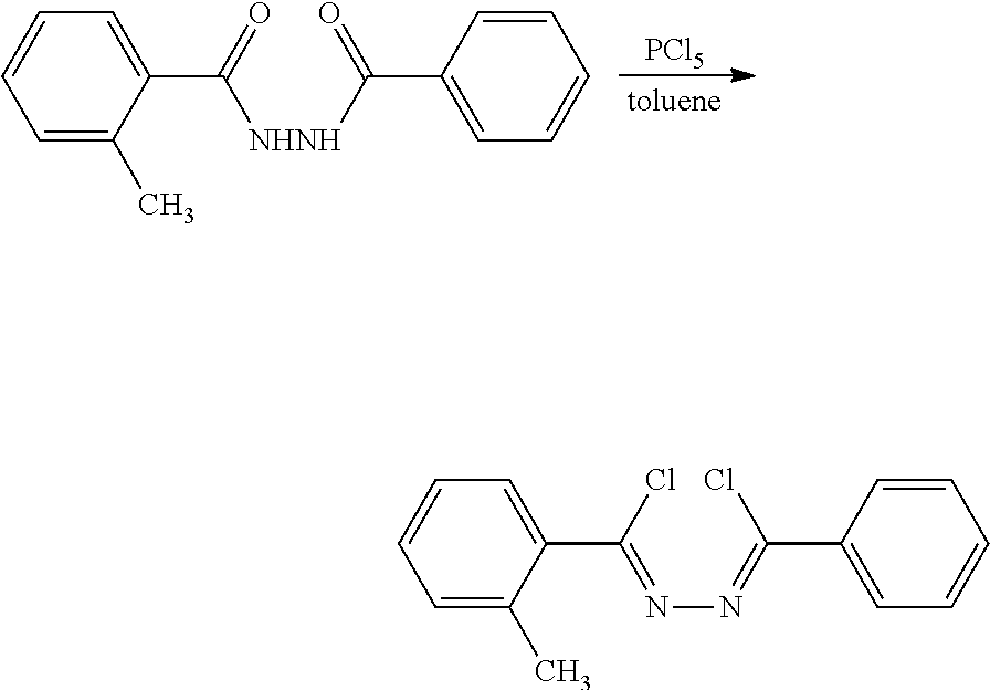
[PCl5].C1=C(C)C(C([NHNH]C(=O)C2=CC=CC=C2)=O)=CC=C1.C1=C(C)C(C(Cl)=NN=C(Cl)C2=CC=CC=C2)=CC=C1
